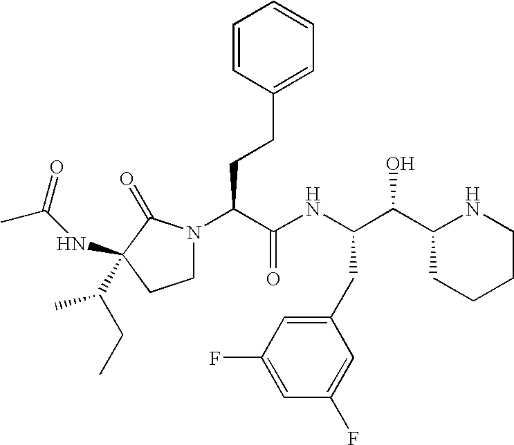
C(C(C1CCCCN1)O)(NC(C(N1CCC(NC(C)=O)(C(C)CC)C1=O)CCC1=CC=CC=C1)=O)CC1=CC(F)=CC(F)=C1
